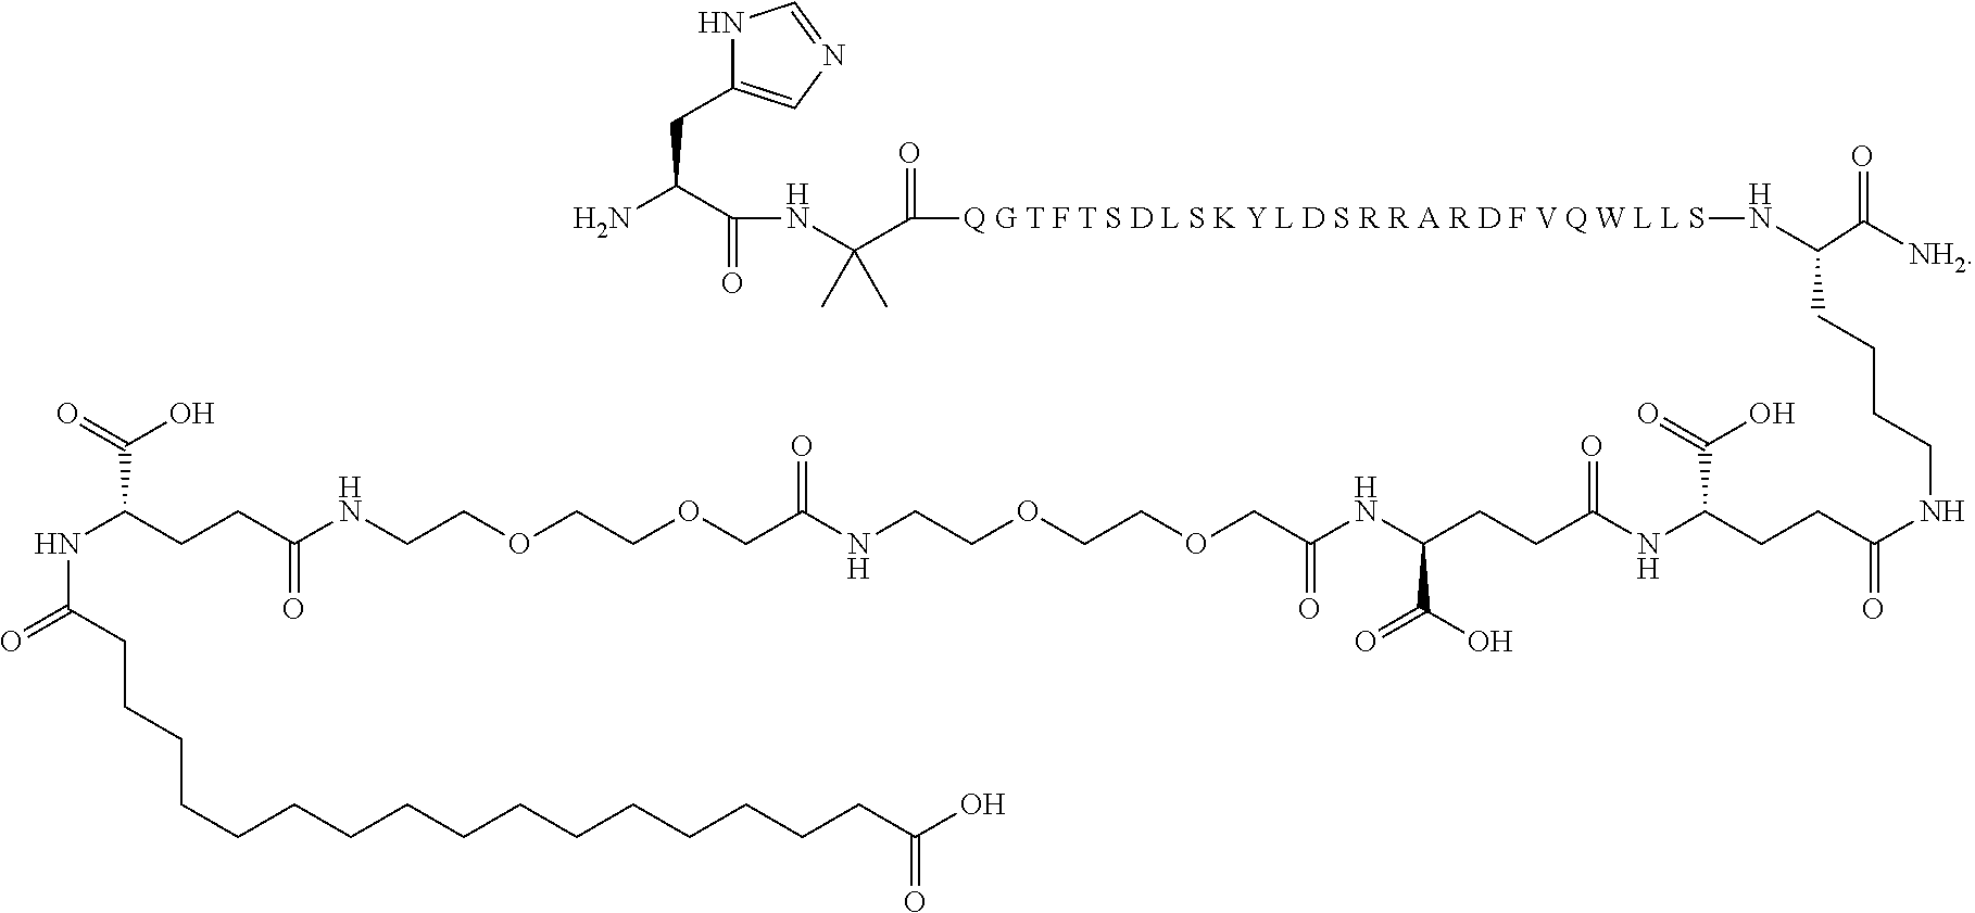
N1C(CC(N)C(NC(C([Q G T F T S D L S K Y L D S R R A R D F V Q W L L S]NC(CCCCNC(CCC(NC(CCC(C(O)=O)NC(COCCOCCNC(=O)COCCOCCNC(CCC(NC(CCCCCCCCCCCCCCCCC(O)=O)=O)C(O)=O)=O)=O)=O)C(O)=O)=O)C([NH2])=O)=O)(C)C)=O)=CN=C1
